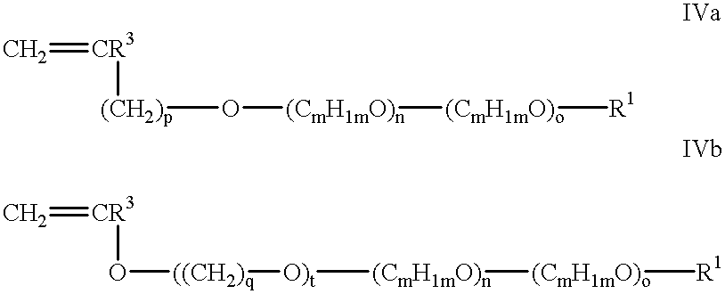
C=[CR3][(CH2)p]O[(CmH1mO)n][(CmH1mO)o][R1].C=[CR3]O[((CH2)q][O)t][(CmH1mO)n][(CmH1mO)o][R1]
